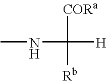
N(C([H])([CORa])[Rb])C
